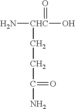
N[CHC](O)(=O)CCC(=O)N
